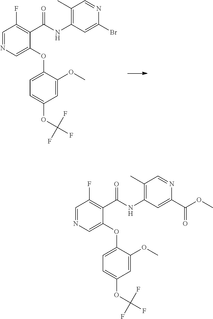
C1=NC=C(OC2=CC=C(OC(F)(F)F)C=C2OC)C(C(=O)NC2=C(C)C=NC(Br)=C2)=C1F.C1=NC=C(OC2=CC=C(OC(F)(F)F)C=C2OC)C(C(=O)NC2=C(C)C=NC(C(=O)OC)=C2)=C1F
